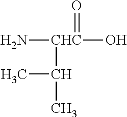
N[CHC](O)(=O)C(C)C
